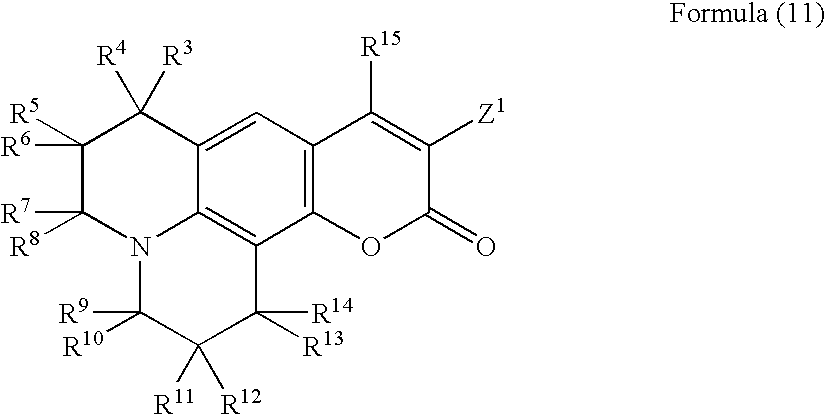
C1([R6])([R5])C([R7])([R8])N2C3=C(C4=C(C=C3C1([R4])[R3])C([R15])=C([Z1])C(=O)O4)C([R14])([R13])C([R11])([R12])C2([R9])[R10]
